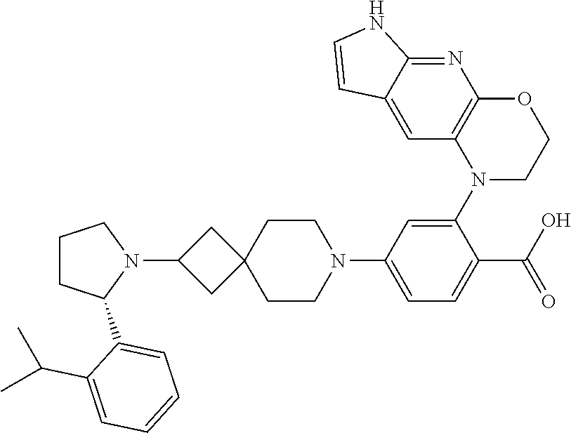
C1=C2C(=NC3=C1N(C1=CC(N4CCC5(CC4)CC(N4CCCC4C4=CC=CC=C4C(C)C)C5)=CC=C1C(O)=O)CCO3)NC=C2
